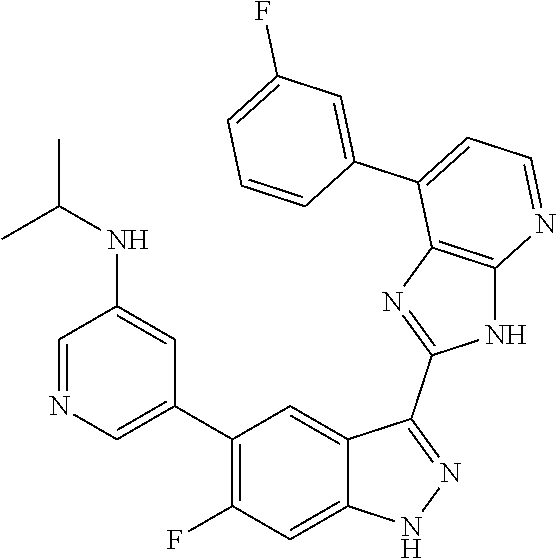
C1=NC=C(C2=C(F)C=C3C(=C2)C(C2=NC4=C(N2)N=CC=C4C2=CC(F)=CC=C2)=NN3)C=C1NC(C)C
